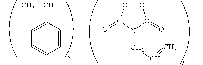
CCC(C1C(C)C(=O)N(CC=C)C1=O)C1=CC=CC=C1
